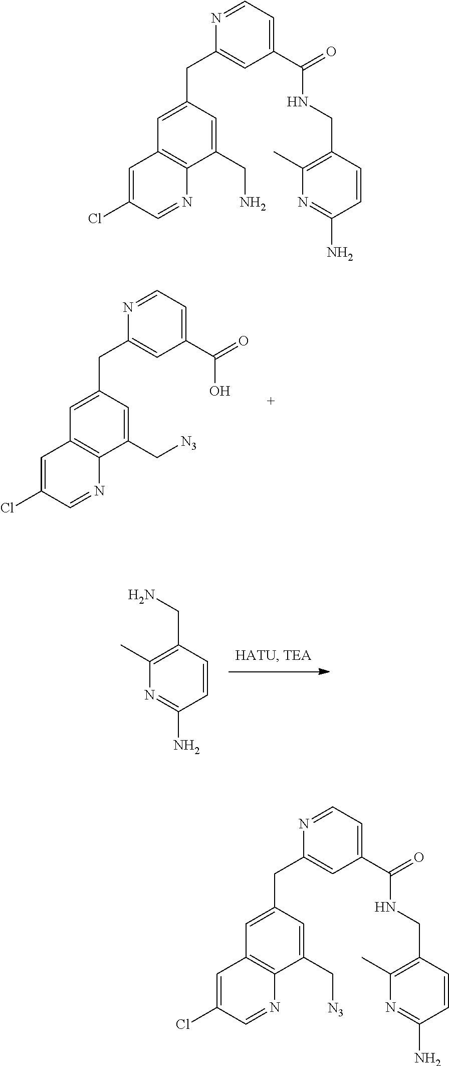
C(C1=CC(C(=O)O)=CC=N1)C1=CC2=C(N=CC(Cl)=C2)C(C[N3])=C1.NCC1=C(C)N=C(N)C=C1.C(C1=CC(C(=O)NCC2=C(C)N=C(N)C=C2)=CC=N1)C1=CC2=C(N=CC(Cl)=C2)C(C[N3])=C1.C(C1=CC(C(=O)NCC2=C(C)N=C(N)C=C2)=CC=N1)C1=CC2=C(N=CC(Cl)=C2)C(CN)=C1
